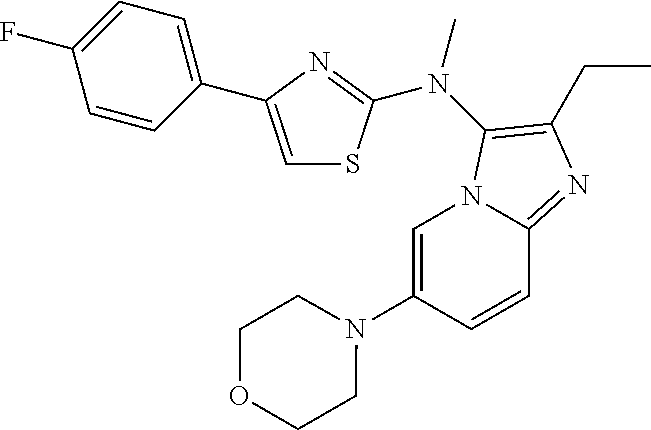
C1=C(N2CCOCC2)C=CC2=NC(CC)=C(N(C)C3=NC(C4=CC=C(F)C=C4)=CS3)N12
